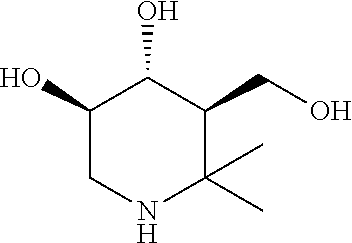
C1(O)CNC(C)(C)C(CO)C1O
